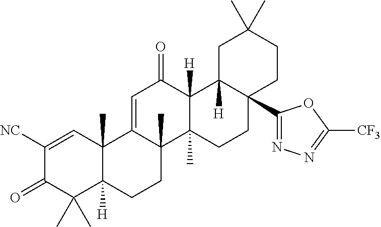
C12(C)C([H])(CCC3(C)C1=CC(=O)C1([H])C3(C)CCC3(C4=NN=C([CF3])O4)C1([H])CC(C)(C)CC3)C(C)(C)C(=O)C([NC])=C2
